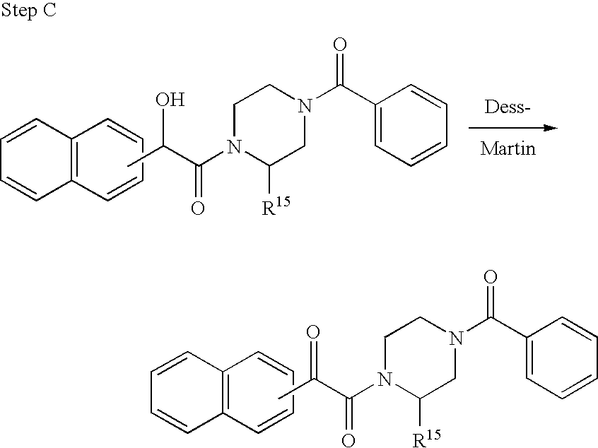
C1=CC2=C(C=C1)C=CC=C2.CC(C(N1C([R15])CN(C(C2=CC=CC=C2)=O)CC1)=O)O.C1=CC2=C(C=C1)C=CC=C2.CC(C(N1C([R15])CN(C(C2=CC=CC=C2)=O)CC1)=O)=O
